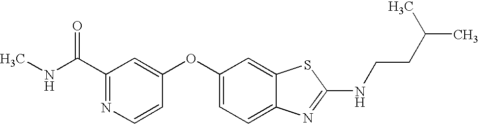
N1=C(C(=O)NC)C=C(OC2=CC=C3C(=C2)SC(NCCC(C)C)=N3)C=C1
